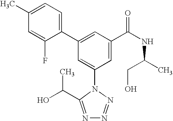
C1(C2=CC(C(NC(C)CO)=O)=CC(N3C(C(C)O)=NN=N3)=C2)=CC=C(C)C=C1F
